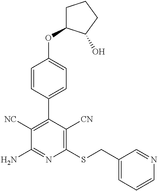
C1(C2=C([NC])C(N)=NC(SCC3=CC=CN=C3)=C2[CN])=CC=C(OC2CCCC2O)C=C1
